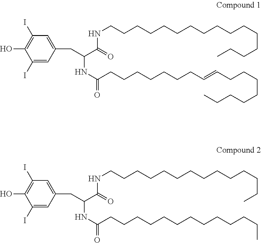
C1(I)=CC(CC(C(NCCCCCCCCCCCCCCCC)=O)NC(CCCCCCCC=CCCCCCCCC)=O)=CC(I)=C1O.C1(I)=CC(CC(C(NCCCCCCCCCCCCCC)=O)NC(CCCCCCCCCCCCC)=O)=CC(I)=C1O
